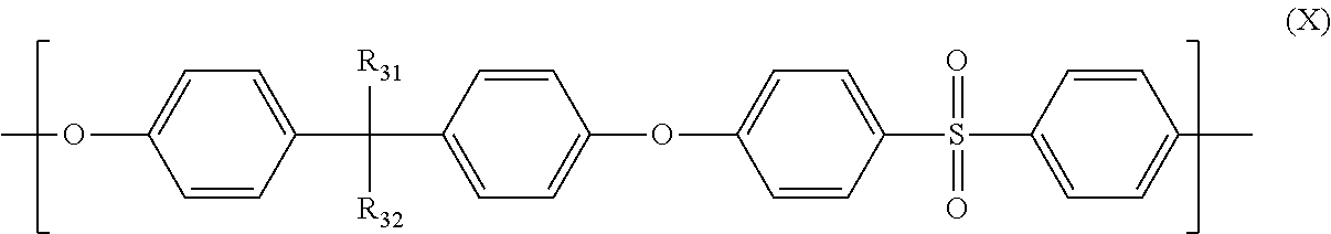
COC1=CC=C(C([R31])([R32])C2=CC=C(OC3=CC=C(S(=O)(=O)C4=CC=C(C)C=C4)C=C3)C=C2)C=C1
